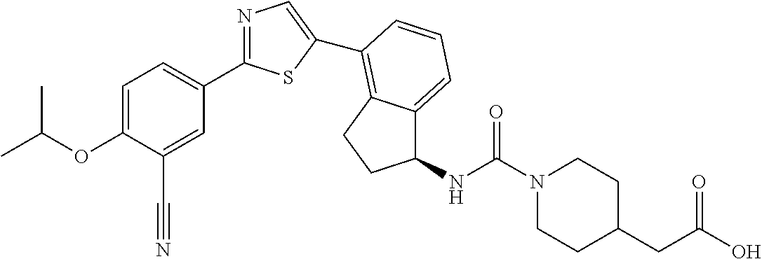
C1=C(OC(C)C)C(C#N)=CC(C2=NC=C(C3=C4C(=CC=C3)C(NC(=O)N3CCC(CC(O)=O)CC3)CC4)S2)=C1
